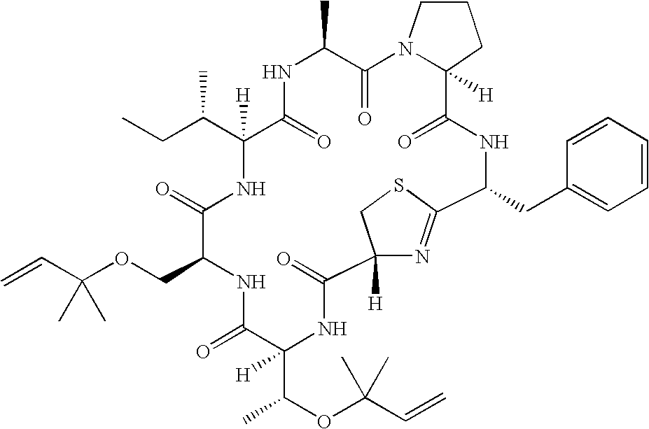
N1C(=O)C(C(CC)C)([H])NC(=O)C(COC(C=C)(C)C)NC(=O)C(C(OC(C)(C=C)C)C)([H])NC(=O)C2([H])N=C(C(CC3=CC=CC=C3)NC(=O)C3([H])N(C(=O)C1C)CCC3)SC2
